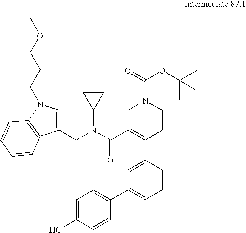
C1=CC(C2=C(C(=O)N(C3CC3)CC3=CN(CCCOC)C4=C3C=CC=C4)CN(C(=O)OC(C)(C)C)CC2)=CC(C2=CC=C(O)C=C2)=C1
